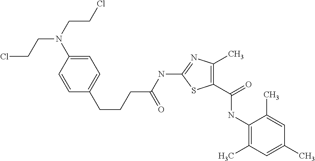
S1C(C(=O)NC2=C(C)C=C(C)C=C2C)=C(C)N=C1NC(CCCC1=CC=C(N(CCCl)CCCl)C=C1)=O
